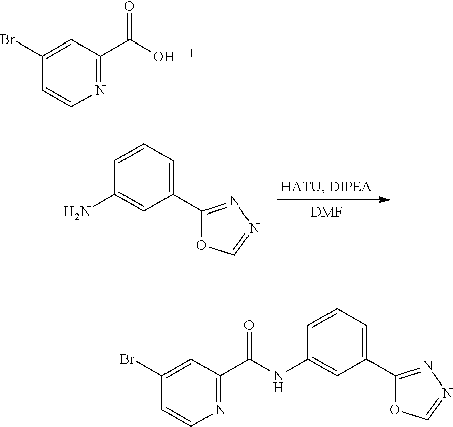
N1=C(C(O)=O)C=C(Br)C=C1.C1(C2=NN=CO2)=CC=CC(N)=C1.[DMF].N1=C(C(NC2=CC(C3=NN=CO3)=CC=C2)=O)C=C(Br)C=C1
